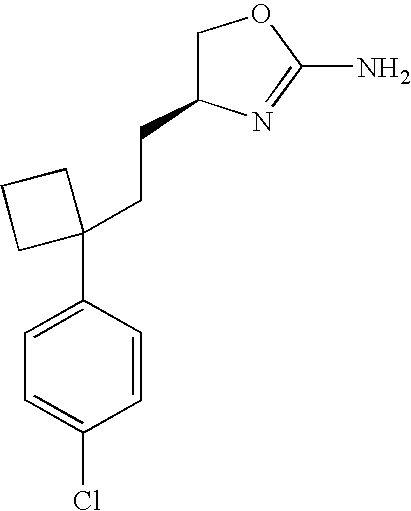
C1C(CCC2(C3=CC=C(Cl)C=C3)CCC2)N=C(N)O1
